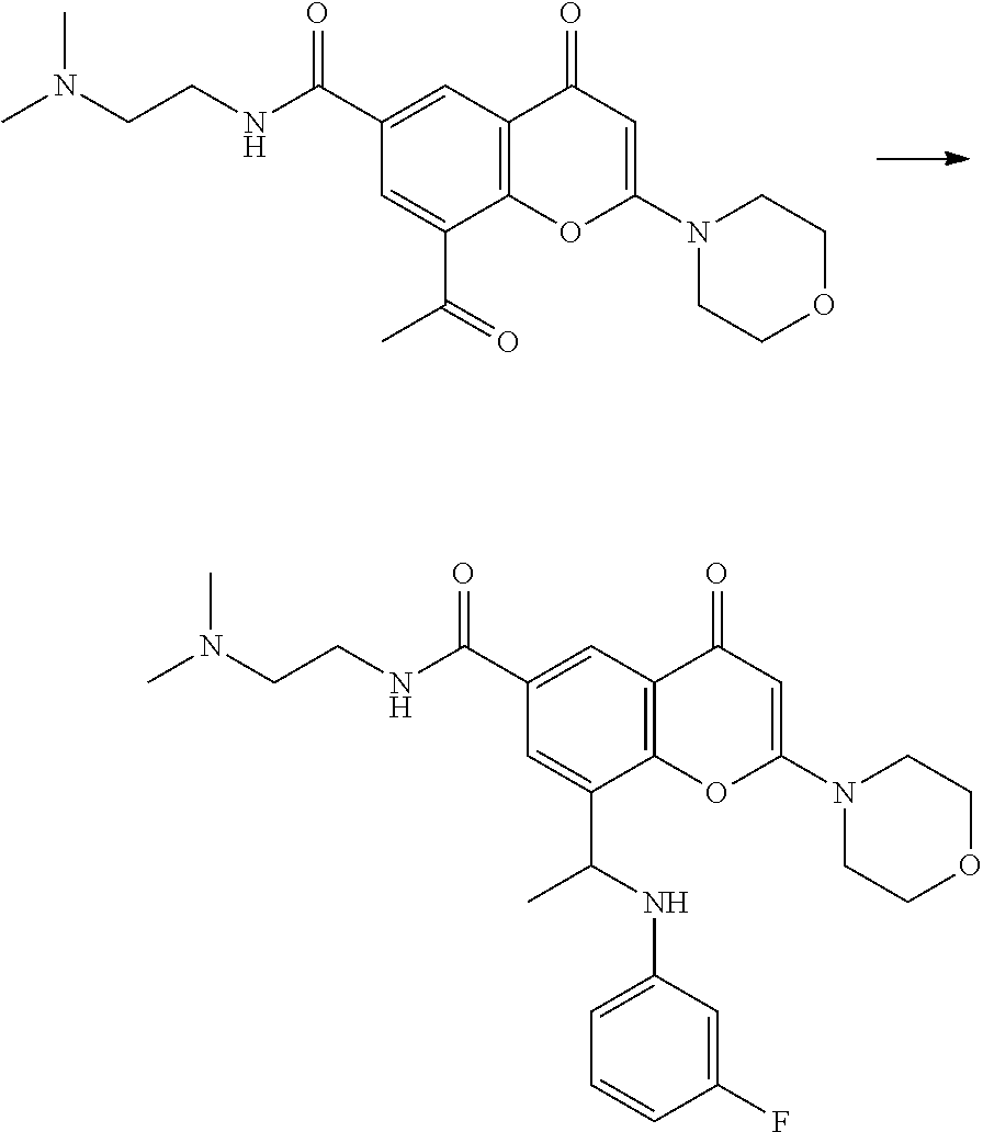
C1=C(C(NCCN(C)C)=O)C=C(C(=O)C)C2=C1C(=O)C=C(N1CCOCC1)O2.C1=C(C(=O)NCCN(C)C)C=C(C(NC2=CC=CC(F)=C2)C)C2=C1C(=O)C=C(N1CCOCC1)O2
